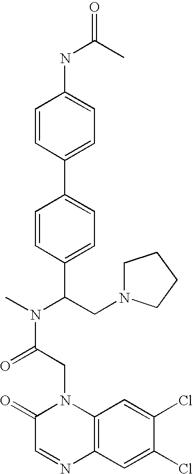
C(C(N(C)C(CN1CCCC1)C1=CC=C(C2=CC=C(NC(C)=O)C=C2)C=C1)=O)N1C2=C(C=C(Cl)C(Cl)=C2)N=CC1=O
